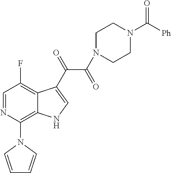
C1(N2C=CC=C2)=C2C(=C(F)C=N1)C(C(=O)C(=O)N1CCN(C([Ph])=O)CC1)=CN2
